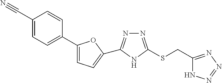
C1=CC(C2=CC=C(C3=NN=C(SCC4=NN=NN4)N3)O2)=CC=C1C#N
